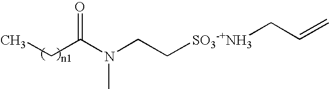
C(N(CC[SO3-+NH3]CC=C)C)(CC)=O
